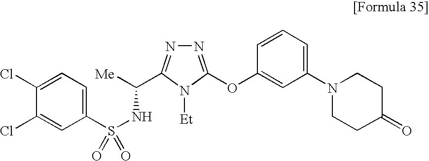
[Me]C(NS(C1=CC=C(Cl)C(Cl)=C1)(=O)=O)C1=NN=C(OC2=CC(N3CCC(=O)CC3)=CC=C2)N1[Et]
